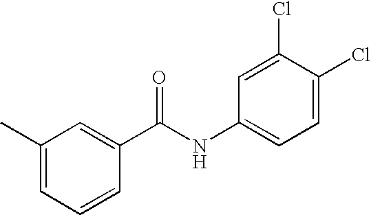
C1(C)=CC=CC(C(NC2=CC=C(Cl)C(Cl)=C2)=O)=C1
